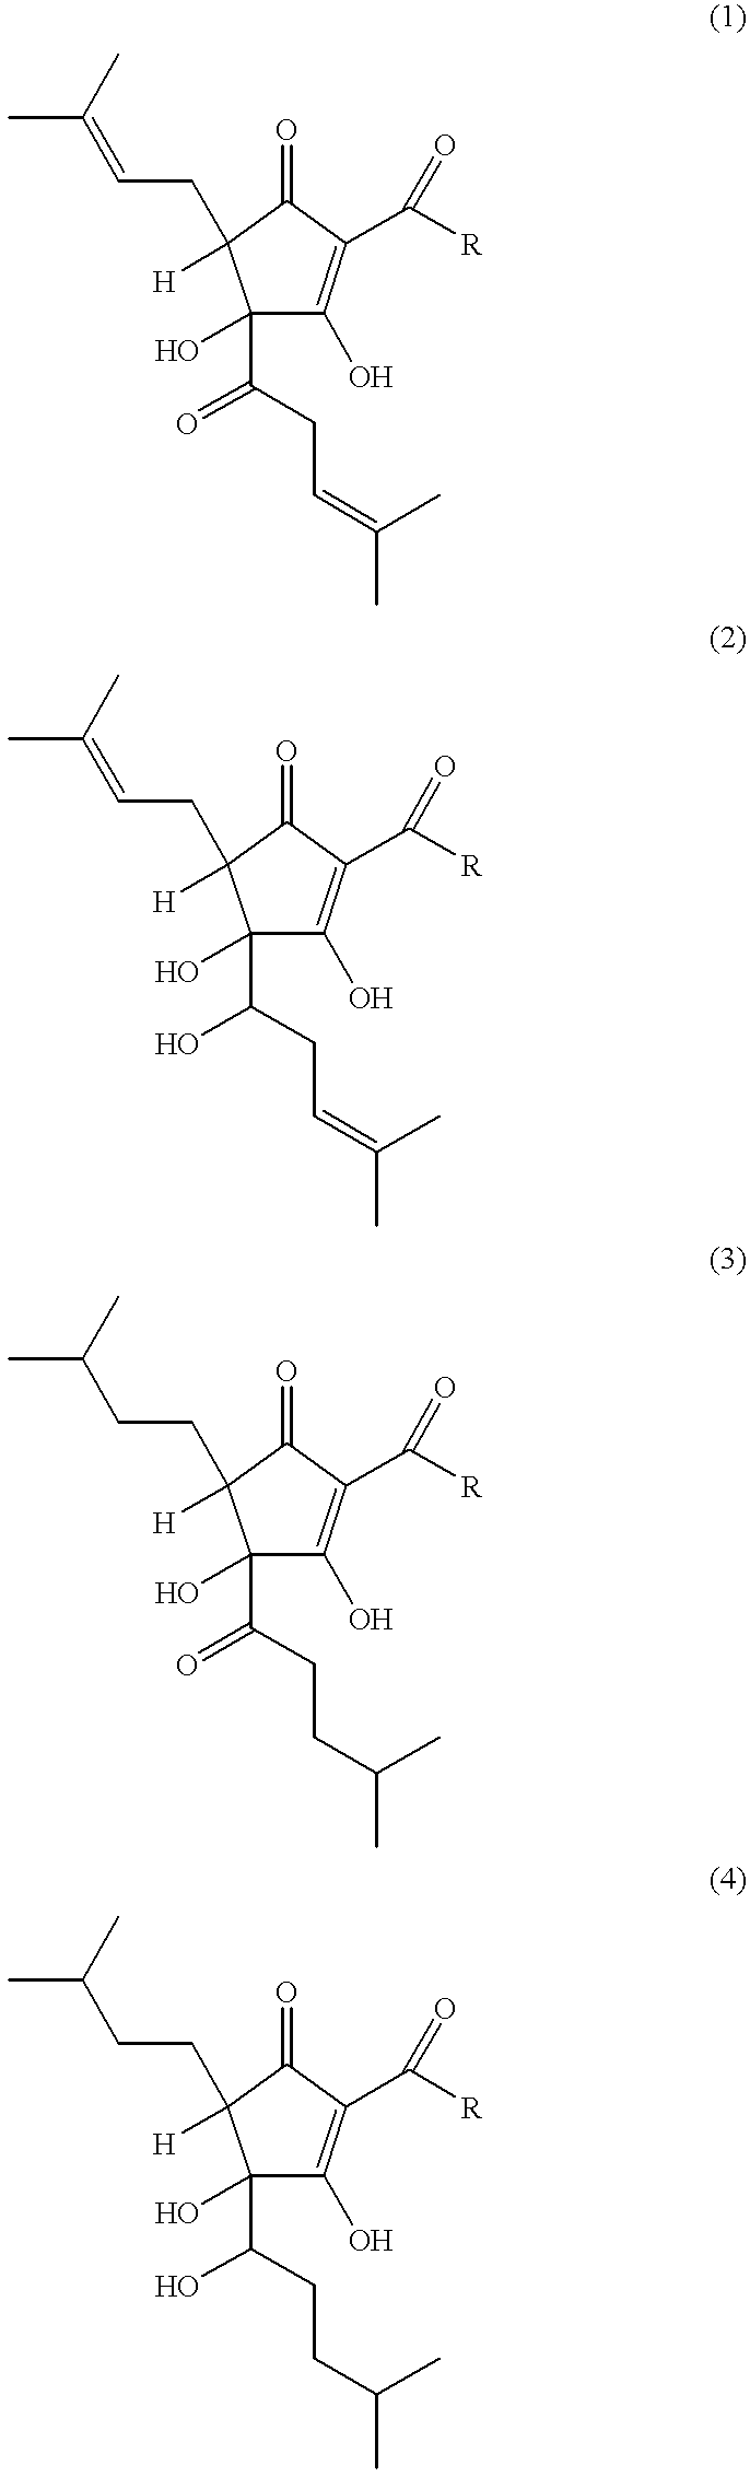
C1(O)(C(CC=C(C)C)=O)C(O)=C(C([R])=O)C(=O)C1(CC=C(C)C)[H].C1(O)(C(CC=C(C)C)O)C(O)=C(C([R])=O)C(=O)C1(CC=C(C)C)[H].C1(O)(C(CCC(C)C)=O)C(O)=C(C([R])=O)C(=O)C1(CCC(C)C)[H].C1(O)(C(CCC(C)C)O)C(O)=C(C([R])=O)C(=O)C1(CCC(C)C)[H]
